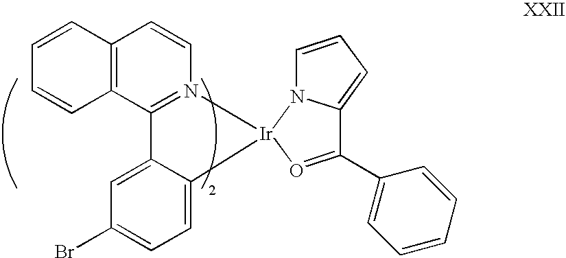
C1=CC2=C(C=C1)C=CN1=C2C2=CC(Br)=CC=C2[Ir]12N1C=CC=C1C(C1=CC=CC=C1)=O2
